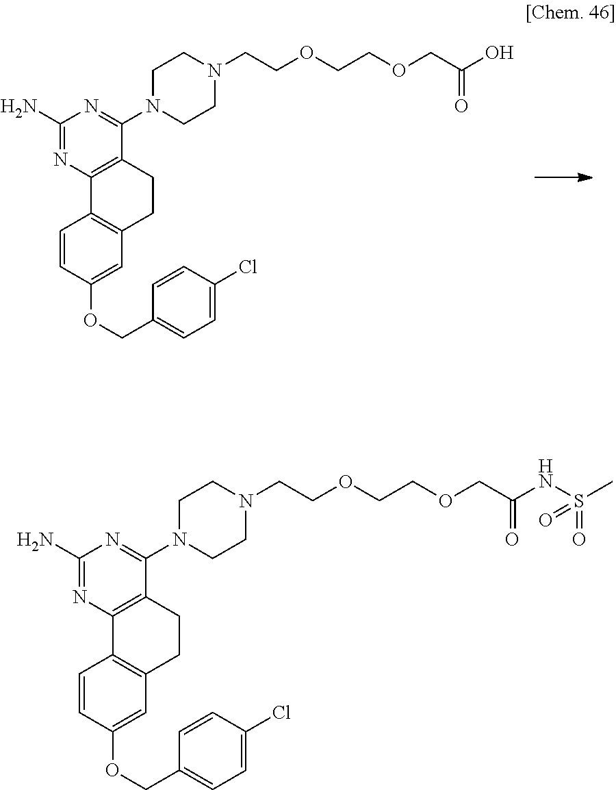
C12=C(N=C(N)N=C1N1CCN(CCOCCOCC(=O)O)CC1)C1=C(CC2)C=C(OCC2=CC=C(Cl)C=C2)C=C1.C12=C(N=C(N)N=C1N1CCN(CCOCCOCC(NS(C)(=O)=O)=O)CC1)C1=C(CC2)C=C(OCC2=CC=C(Cl)C=C2)C=C1
